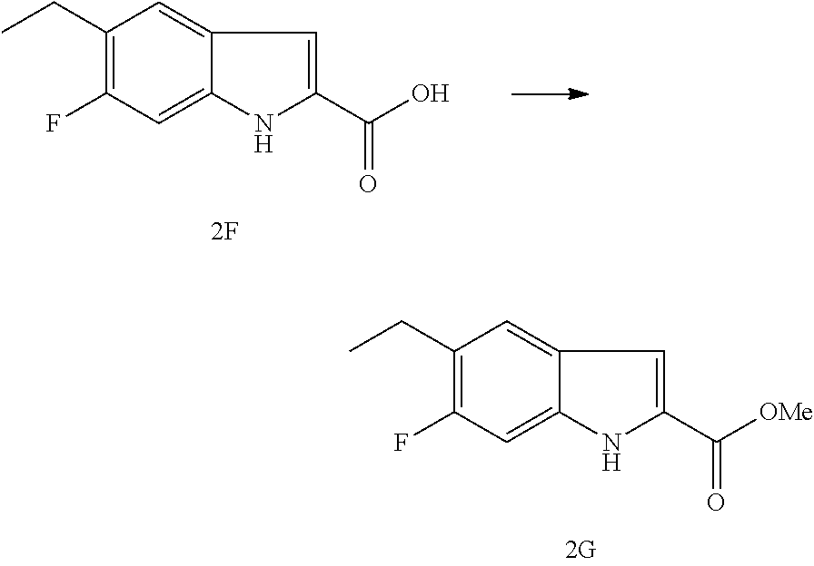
C1(CC)=C(F)C=C2C(=C1)C=C(C(=O)[OMe])N2.C1(CC)=C(F)C=C2C(=C1)C=C(C(=O)O)N2
